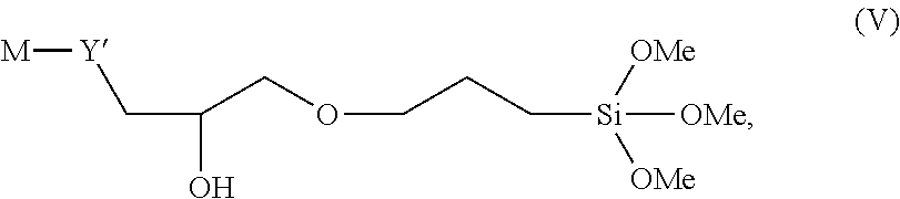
[M][Y]CC(O)COCCC[Si]([OMe])([OMe])[OMe]
